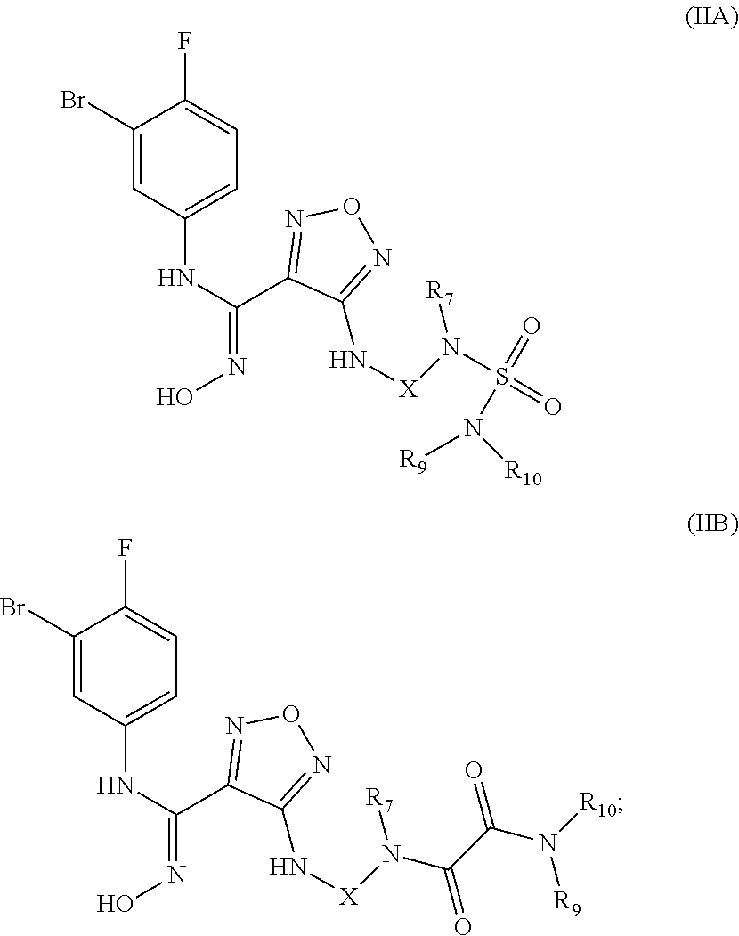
C1(Br)=CC(NC(C2=NON=C2N[X]N(S(=O)(=O)N([R10])[R9])[R7])=NO)=CC=C1F.C1(Br)=CC(NC(C2=NON=C2N[X]N([R7])C(C(N([R10])[R9])=O)=O)=NO)=CC=C1F
